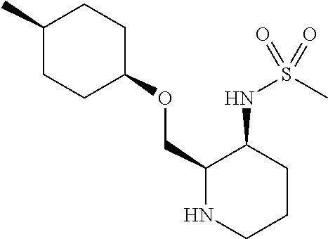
C1(COC2CCC(C)CC2)NCCCC1NS(C)(=O)=O
